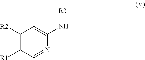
C1([R1])=C([R2])C=C(N[R3])N=C1
